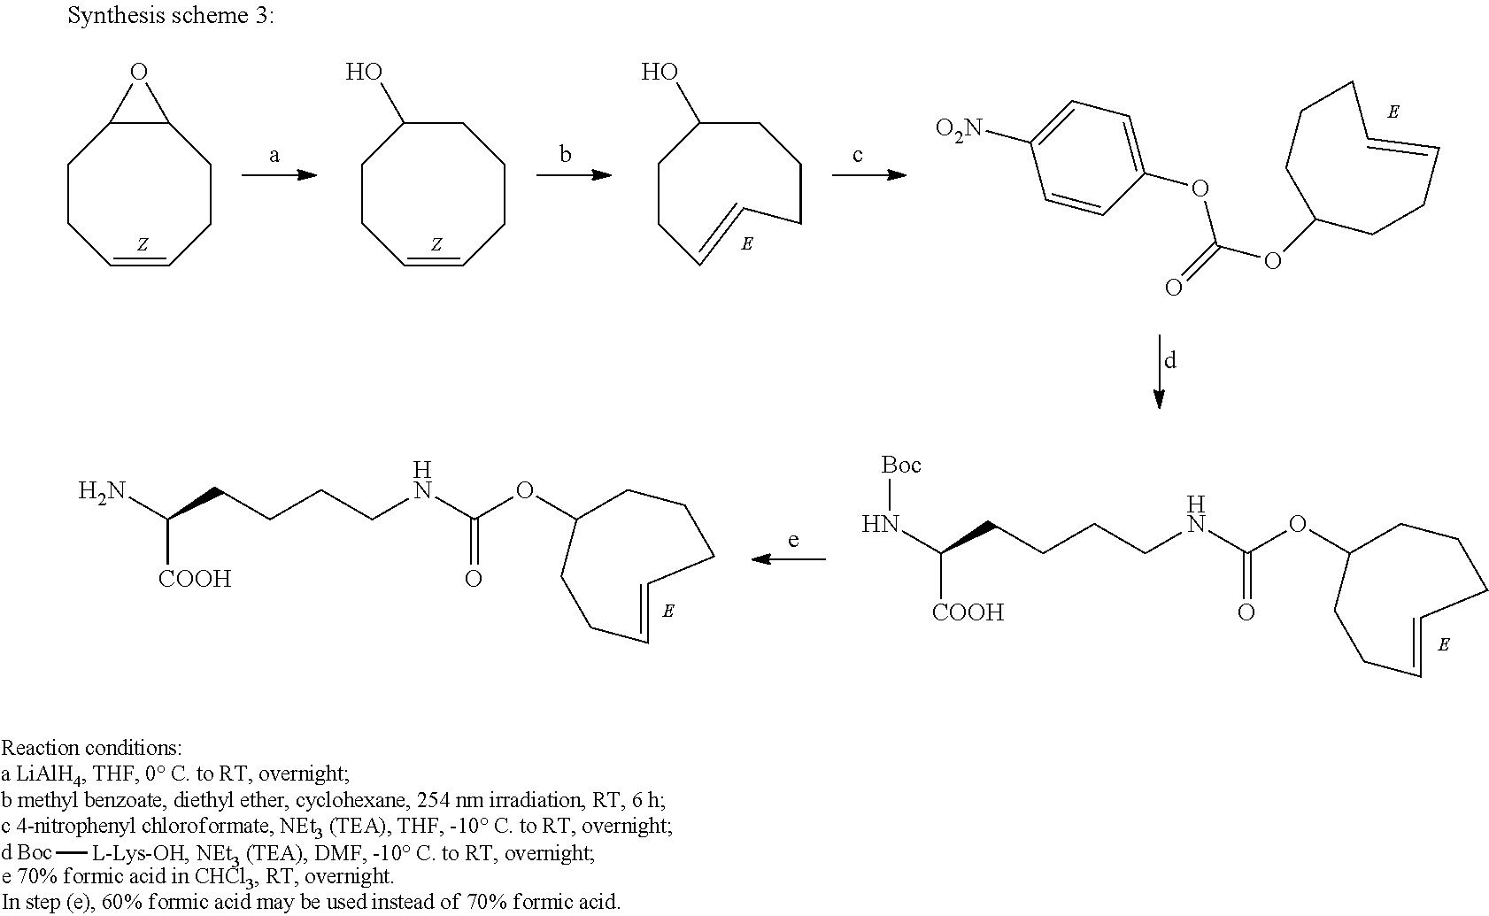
[L-Lys-OH][Boc].C1=CCCCC(O)CC1.C1=CCCCC(O)CC1.C1=CCCC2C(CC1)O2.C1=C([O2N])C=CC(OC(=O)OC2CCCC=CCC2)=C1.O(C(NCCCCC(N[Boc])[COOH])=O)C1CCC=CCCC1.C(NCCCCC([COOH])N)(=O)OC1CCC=CCCC1
